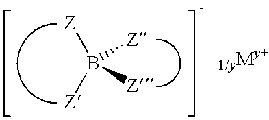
[Z]B([Z])([Z])[Z]
